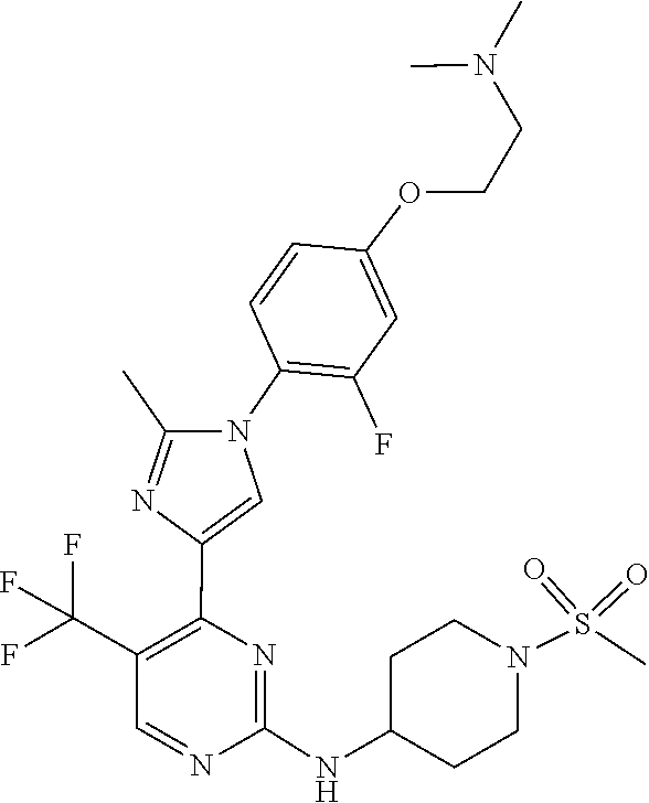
N1=CC(C(F)(F)F)=C(C2=CN(C3=C(F)C=C(OCCN(C)C)C=C3)C(C)=N2)N=C1NC1CCN(S(=O)(=O)C)CC1
